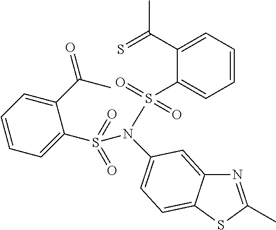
N1=C(C)SC2=CC=C(N(S(C3=CC=CC=C3C(=O)C)(=O)=O)S(C3=CC=CC=C3C(=S)C)(=O)=O)C=C12
